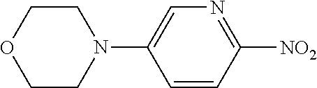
C1CN(C2=CN=C([NO2])C=C2)CCO1
